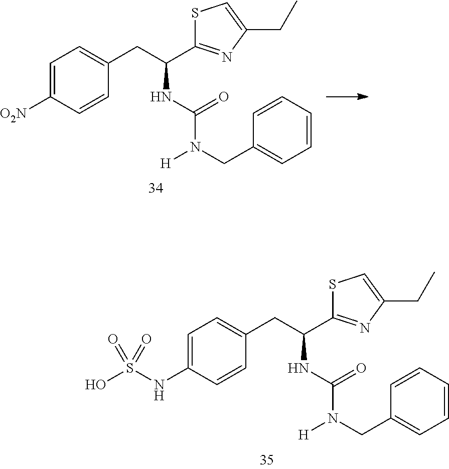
C1=C(NS(O)(=O)=O)C=CC(CC(C2=NC(CC)=CS2)NC(=O)N([H])CC2=CC=CC=C2)=C1.C1=C([O2N])C=CC(CC(C2=NC(CC)=CS2)NC(=O)N([H])CC2=CC=CC=C2)=C1
